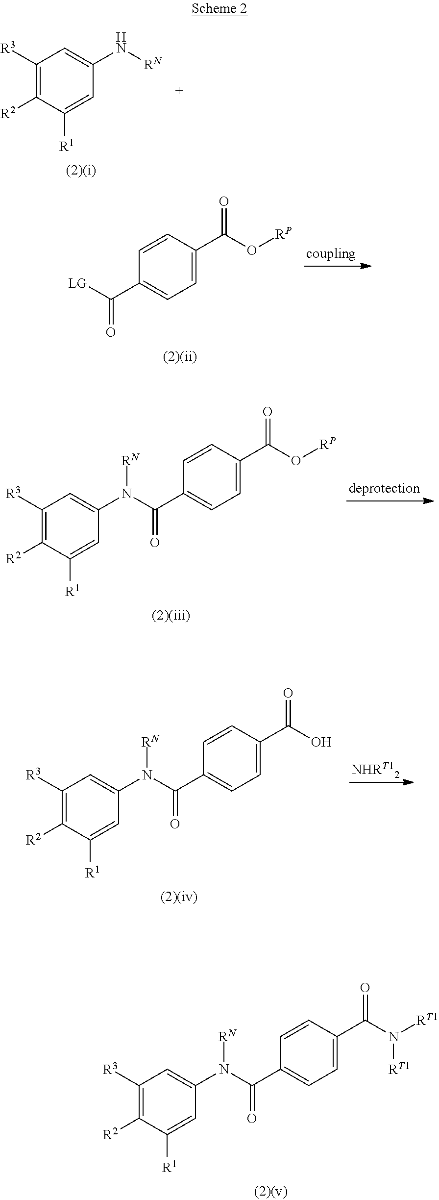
C1([R3])=C([R2])C([R1])=CC(N[RN])=C1.C1([R3])=C([R2])C([R1])=CC(N([RN])C(C2=CC=C(C(O[RP])=O)C=C2)=O)=C1.C1([R3])=C([R2])C([R1])=CC(N(C(C2=CC=C(C(O)=O)C=C2)=O)[RN])=C1.C1([R3])=C([R2])C([R1])=CC(N([RN])C(C2=CC=C(C(N([RT1])[RT1])=O)C=C2)=O)=C1.C(C1=CC=C(C(O[RP])=O)C=C1)([LG])=O
